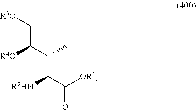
[R2HN]C(C([OR1])=O)C(C)C(C[R3O])[R4O]
